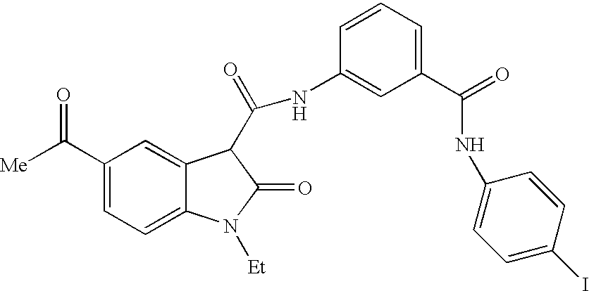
[Me]C(C1=CC=C2C(=C1)C(C(=O)NC1=CC(C(NC3=CC=C(I)C=C3)=O)=CC=C1)C(=O)N2[Et])=O
